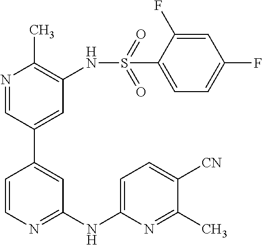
C1(NC2=CC=C([CN])C(C)=N2)=NC=CC(C2=CC(NS(C3=CC=C(F)C=C3F)(=O)=O)=C(C)N=C2)=C1
